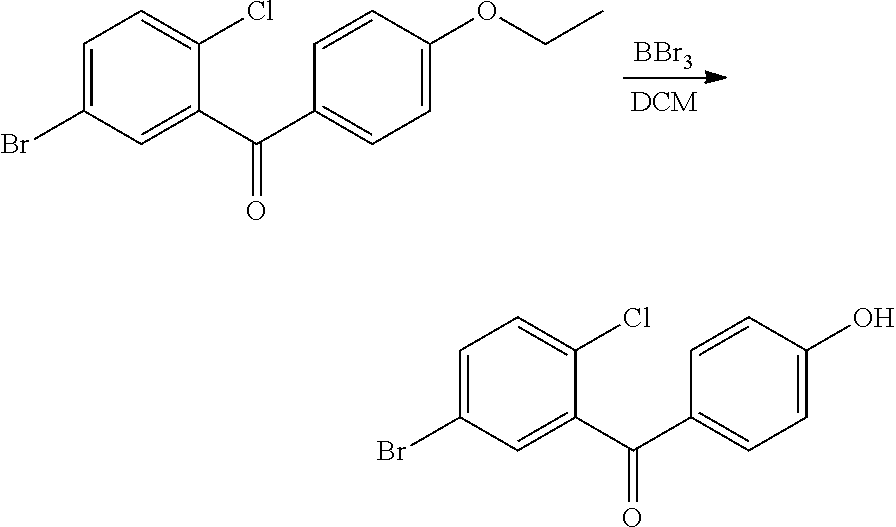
C1=C(Br)C=C(C(C2=CC=C(O)C=C2)=O)C(Cl)=C1.C1=C(Br)C=C(C(C2=CC=C(OCC)C=C2)=O)C(Cl)=C1.[BBr3]
